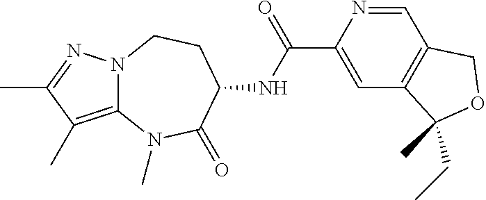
N12C(=C(C)C(C)=N1)N(C)C(=O)C(NC(C1=CC3=C(C=N1)COC3(C)CC)=O)CC2
